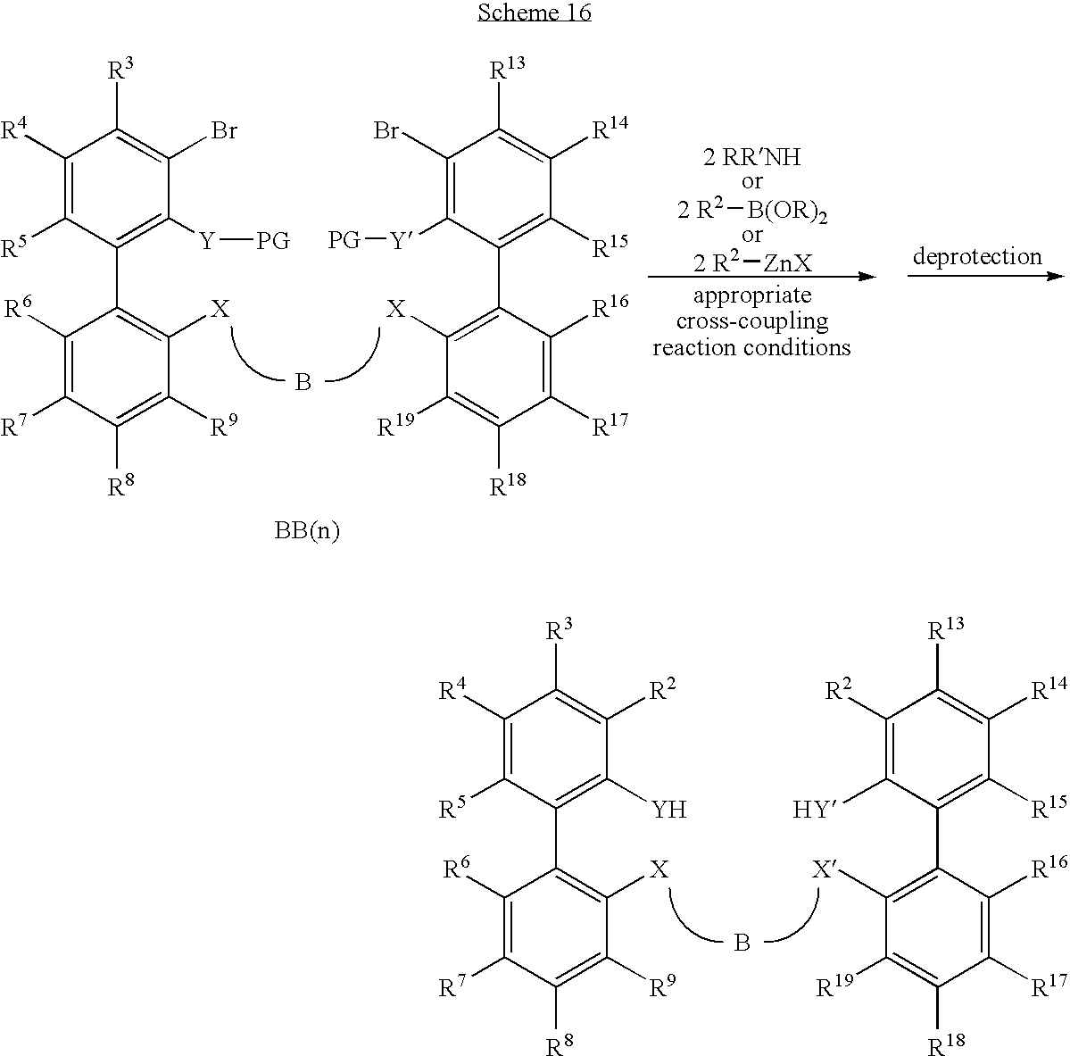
C1([R6])=C([R7])C([R8])=C([R9])C([X])=C1C1=C([Y][PG])C(Br)=C([R3])C([R4])=C1[R5].B.C1([X])=C(C2=C([R15])C([R14])=C([R13])C(Br)=C2[Y][PG])C([R16])=C([R17])C([R18])=C1[R19].[2 R2][B(OR)2].[2 R2][ZnX].C1([R6])=C([R7])C([R8])=C([R9])C([X])=C1C1=C([Y])C([R2])=C([R3])C([R4])=C1[R5].B.C1([X])=C(C2=C([R15])C([R14])=C([R13])C([R2])=C2[HY])C([R16])=C([R17])C([R18])=C1[R19]
